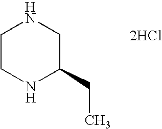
C1CNC(CC)CN1.[2HCl]
